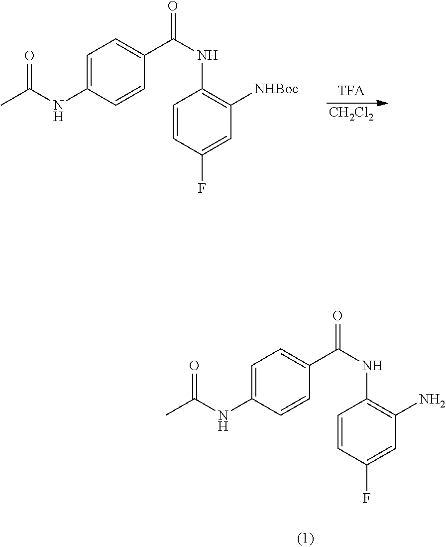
[CH2Cl2].C1=C(NC(C)=O)C=CC(C(=O)NC2=C([NHBoc])C=C(F)C=C2)=C1.C1=C(NC(C)=O)C=CC(C(=O)NC2=C(N)C=C(F)C=C2)=C1
